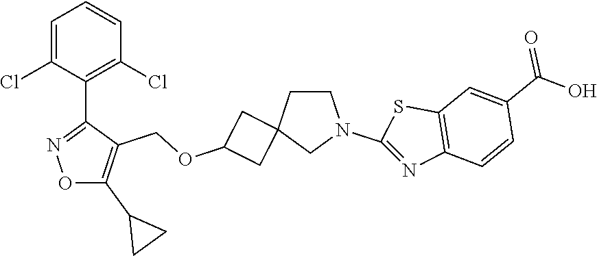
C1=C(Cl)C(C2=NOC(C3CC3)=C2COC2CC3(C2)CN(C2=NC4=C(S2)C=C(C(O)=O)C=C4)CC3)=C(Cl)C=C1
